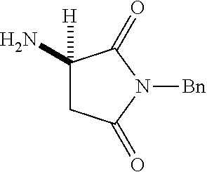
NC1([H])CC(=O)N([Bn])C1=O
